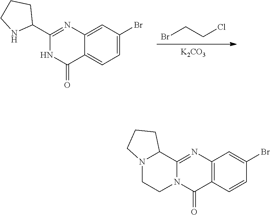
[K2CO3].BrCCCl.C12=CC=C(Br)C=C1N=C(C1CCCN1)NC2=O.C12=C(N=C3N(C1=O)CCN1C3CCC1)C=C(Br)C=C2
